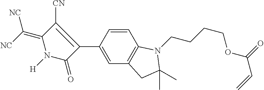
C1([CN])=C(C2=CC3=C(C=C2)N(CCCCOC(=O)C=C)C(C)(C)C3)C(=O)N([H])C1=C([NC])[NC]
